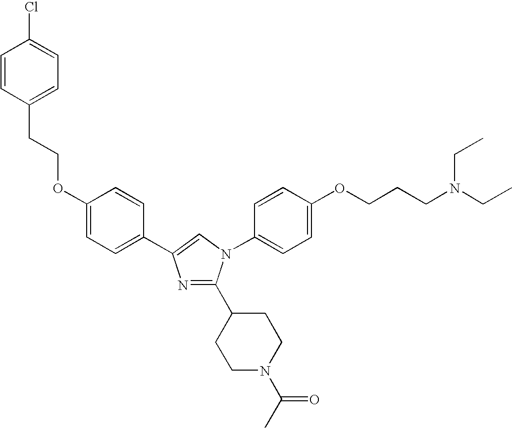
C1=CC(CCOC2=CC=C(C3=CN(C4=CC=C(OCCCN(CC)CC)C=C4)C(C4CCN(C(C)=O)CC4)=N3)C=C2)=CC=C1Cl
